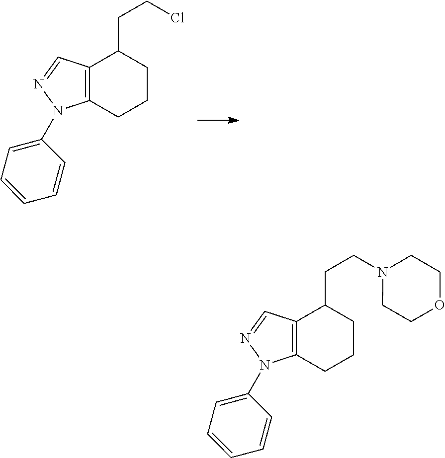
C12=C(C=NN1C1=CC=CC=C1)C(CCCl)CCC2.C12=C(C=NN1C1=CC=CC=C1)C(CCN1CCOCC1)CCC2
